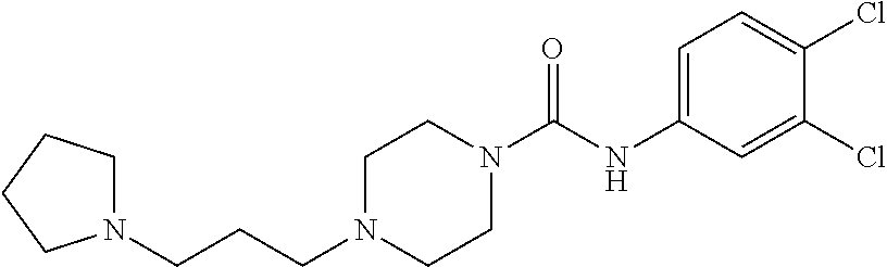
C(CN1CCN(C(=O)NC2=CC=C(Cl)C(Cl)=C2)CC1)CN1CCCC1
